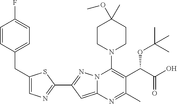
C1(OC)(C)CCN(C2=C(C(C(O)=O)OC(C)(C)C)C(C)=NC3=CC(C4=NC=C(CC5=CC=C(F)C=C5)S4)=NN23)CC1
